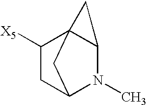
C1([X5])CC2N(C)C3C1(C2)C3
